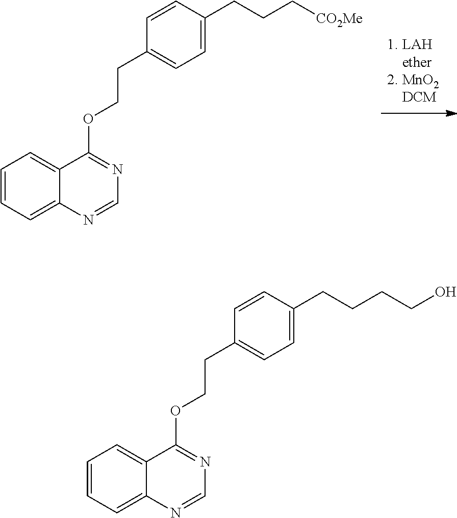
C1(CCOC2=NC=NC3=CC=CC=C32)=CC=C(CCC[CO2Me])C=C1.C1(CCOC2=NC=NC3=CC=CC=C32)=CC=C(CCCCO)C=C1
